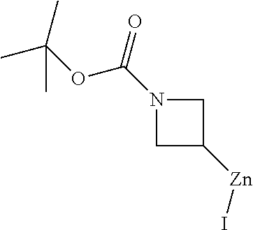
C1([Zn]I)CN(C(=O)OC(C)(C)C)C1
